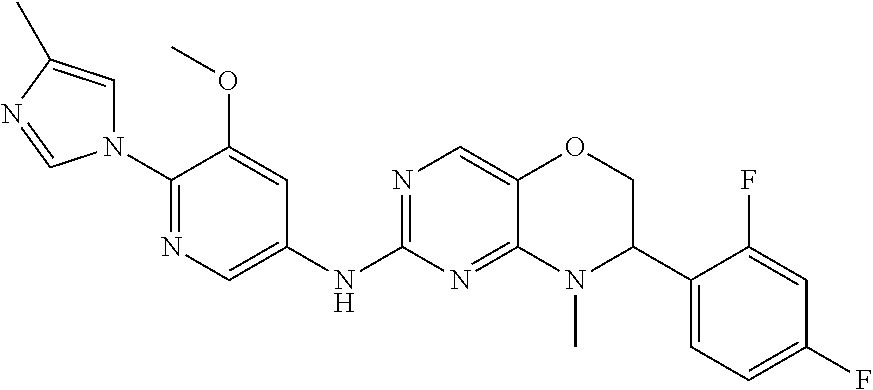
N1(C2=NC=C(NC3=NC=C4C(=N3)N(C)C(C3=CC=C(F)C=C3F)CO4)C=C2OC)C=C(C)N=C1
